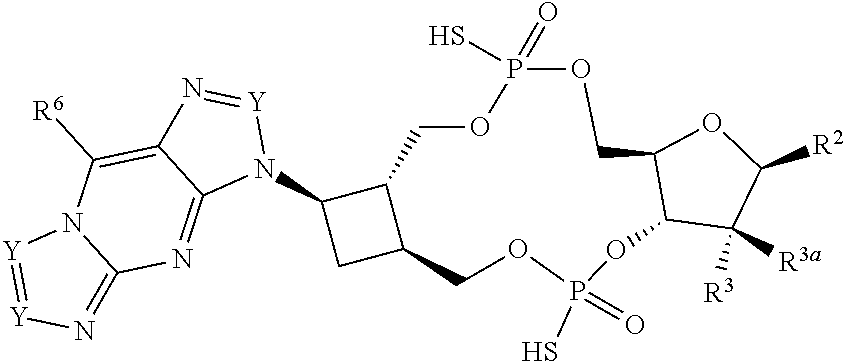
C1C2C(N3[Y]=NC4=C([R6])N5C(=N[Y]=[Y]5)N=C34)CC2COP(S)(=O)OC2C(COP(=O)(S)O1)OC([R2])C2([R3])[R3a]
